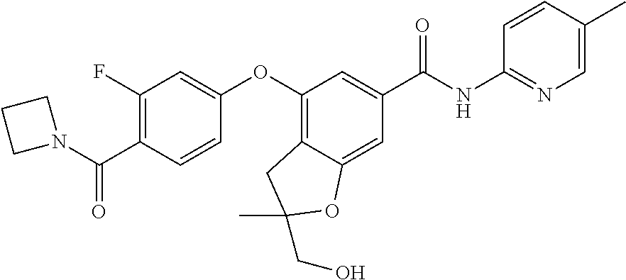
C1(F)=C(C(N2CCC2)=O)C=CC(OC2=C3C(=CC(C(NC4=NC=C(C)C=C4)=O)=C2)OC(CO)(C)C3)=C1
